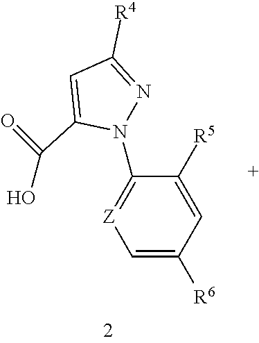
C1=C([R6])C=C([R5])C(N2N=C([R4])C=C2C(=O)O)=[Z]1
